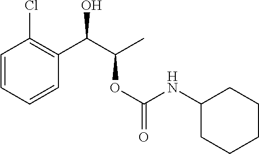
C1=CC=CC(C(C(C)OC(=O)NC2CCCCC2)O)=C1Cl
